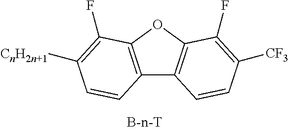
C12=C(OC3=C1C=CC([CF3])=C3F)C(F)=C([CnH2n+1])C=C2
